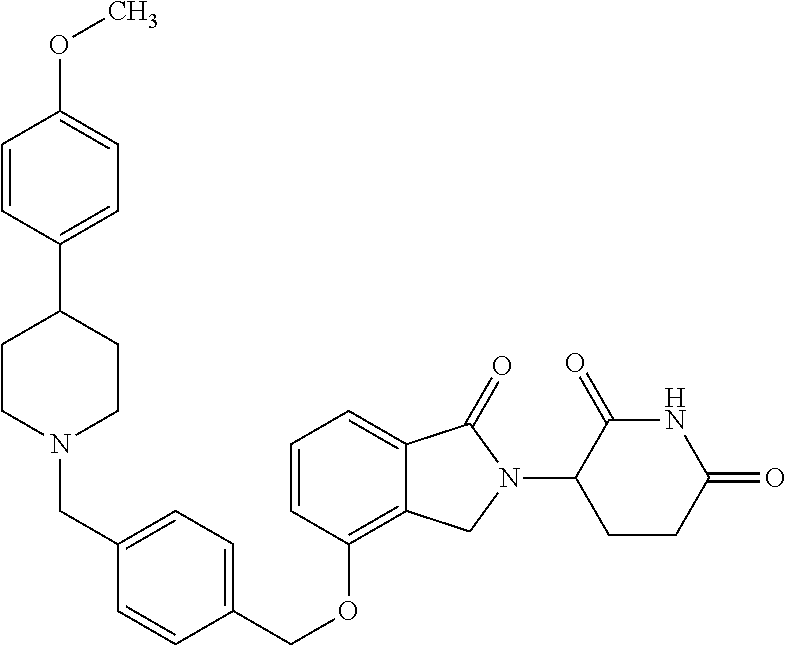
C(OC1=C2C(=CC=C1)C(=O)N(C1C(=O)NC(=O)CC1)C2)C1=CC=C(CN2CCC(C3=CC=C(OC)C=C3)CC2)C=C1
